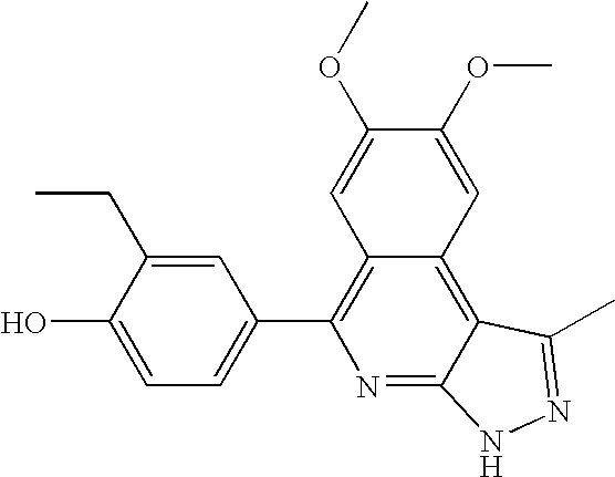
C1=C(O)C(CC)=CC(C2=C3C(=C4C(=N2)NN=C4C)C=C(OC)C(OC)=C3)=C1
